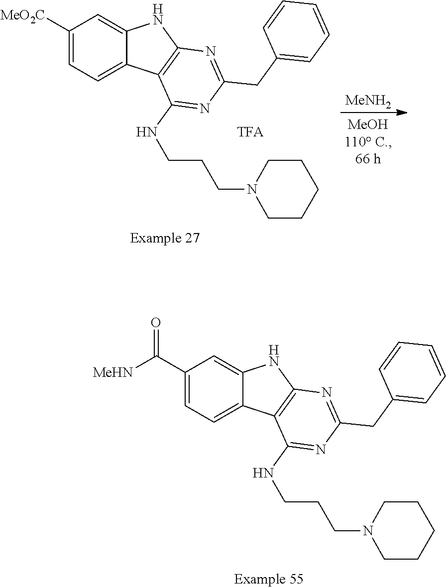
C1(C([MeHN])=O)=CC=C2C(=C1)NC1=C2C(NCCCN2CCCCC2)=NC(CC2=CC=CC=C2)=N1.C1([MeO2C])=CC=C2C(=C1)NC1=C2C(NCCCN2CCCCC2)=NC(CC2=CC=CC=C2)=N1.[MeNH2]
